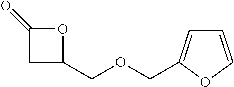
C(OCC1=CC=CO1)C1CC(=O)O1
